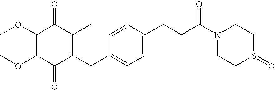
C1(=O)C(CC2=CC=C(CCC(N3CCS(=O)CC3)=O)C=C2)=C(C)C(=O)C(OC)=C1OC
